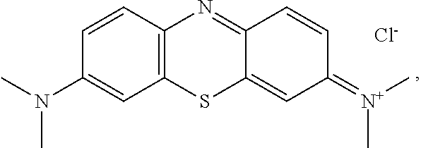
C1=CC2=C(C=C1N(C)C)SC1=CC(=[N+](C)C)C=CC1=N2.[Cl-]
